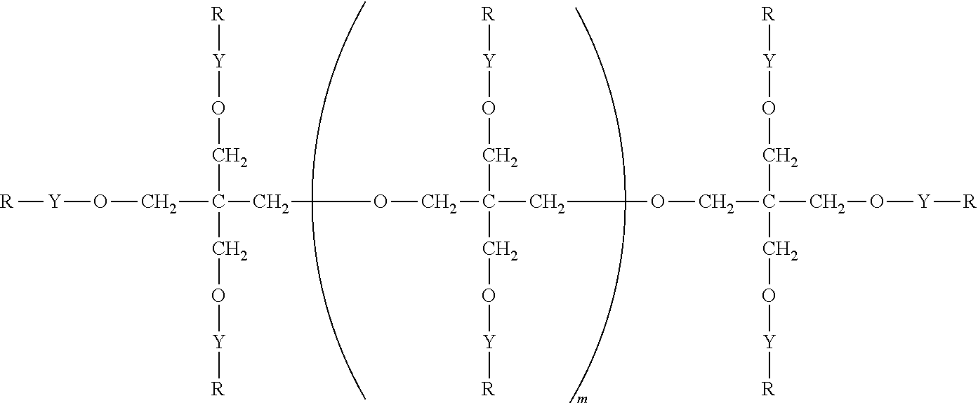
C(C(COCC(COCC(CO[Y][R])(CO[Y][R])CO[Y][R])(CO[Y][R])CO[Y][R])(CO[Y][R])CO[Y][R])O[Y][R]
